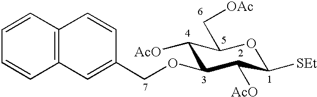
C1([AcO])C(OCC2=CC3=C(C=C2)C=CC=C3)C([AcO])C([SEt])OC1C[OAc]
